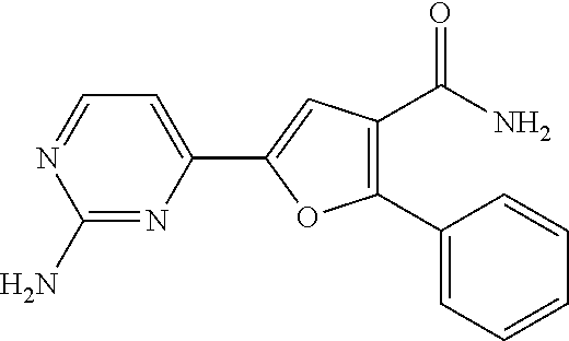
C1(N)=NC(C2=CC(C(=O)N)=C(C3=CC=CC=C3)O2)=CC=N1
